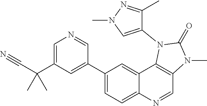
C1(C2=CC(C(C#N)(C)C)=CN=C2)=CC=C2C(=C1)C1=C(C=N2)N(C)C(=O)N1C1=CN(C)N=C1C
